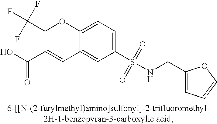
C1(S(NCC2=CC=CO2)(=O)=O)=CC=C2C(=C1)C=C(C(=O)O)C(C(F)(F)F)O2
